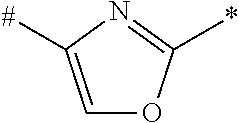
C1=C([#])N=C(*)O1
